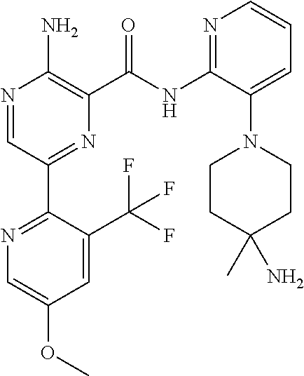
N1=CC(C2=NC=C(OC)C=C2C(F)(F)F)=NC(C(NC2=NC=CC=C2N2CCC(C)(N)CC2)=O)=C1N
